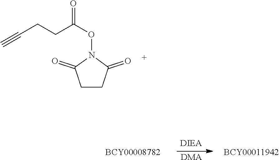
C(CCC(ON1C(=O)CCC1=O)=O)#C.[DMA]
